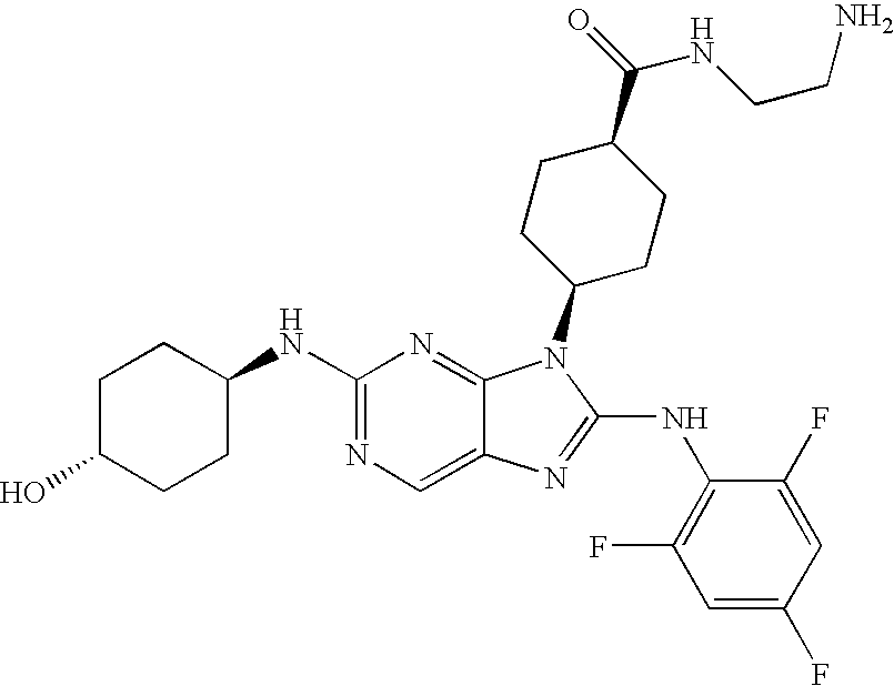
C1(NC2CCC(O)CC2)=NC=C2C(=N1)N(C1CCC(C(=O)NCCN)CC1)C(NC1=C(F)C=C(F)C=C1F)=N2
